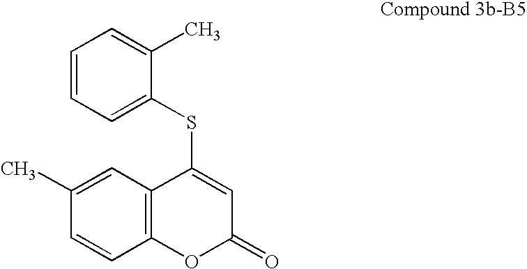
C1=CC=C(SC2=CC(=O)OC3=C2C=C(C)C=C3)C(C)=C1
